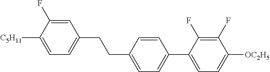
C1=C(F)C([C5H11])=CC=C1CCC1=CC=C(C2=CC=C([OC2H5])C(F)=C2F)C=C1
